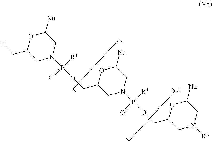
C(C1CN(P([R1])(=O)OCC2CN([R2])CC([Nu])O2)CC([Nu])O1)OP([R1])(=O)N1CC([Nu])OC(C[T])C1
